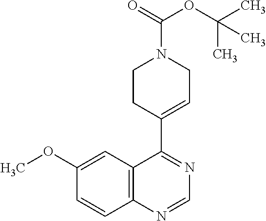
C1=CC2=C(C=C1OC)C(C1=CCN(C(OC(C)(C)C)=O)CC1)=NC=N2
